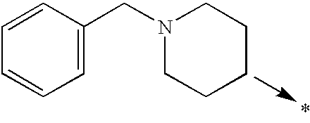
C1=CC(CN2CCCCC2)=CC=C1
